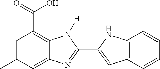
C1=C(C)C=C2C(=C1C(=O)O)N([H])C(C1=CC3=C(N1)C=CC=C3)=N2
